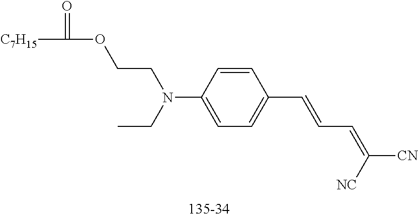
C1=CC(N(CC)CCOC(=O)[C7H15])=CC=C1C=CC=C([CN])[NC].[135-34]
